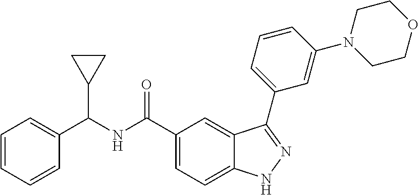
C1=CC=CC=C1C(NC(C1=CC=C2C(=C1)C(C1=CC=CC(N3CCOCC3)=C1)=NN2)=O)C1CC1
